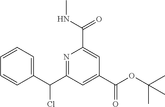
N1=C(C(C2=CC=CC=C2)Cl)C=C(C(OC(C)(C)C)=O)C=C1C(NC)=O
